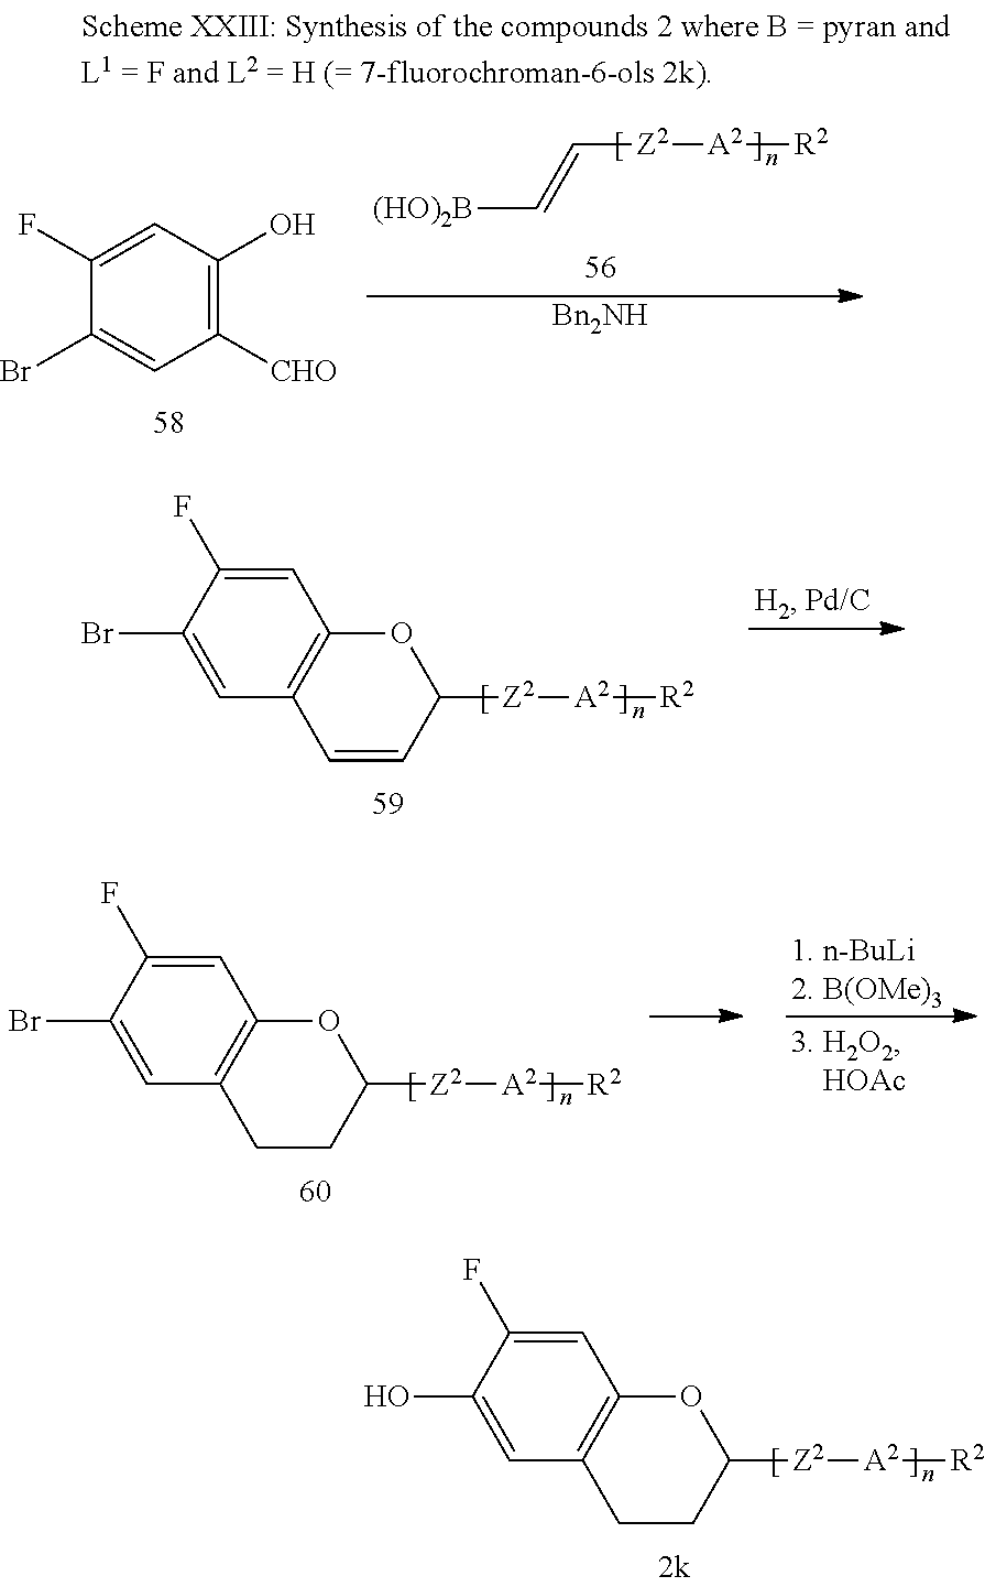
C1([Z2][A2][R2])OC2=C(C=C1)C=C(Br)C(F)=C2.C1([Z2][A2][R2])OC2=C(CC1)C=C(Br)C(F)=C2.C1([Z2][A2][R2])OC2=C(CC1)C=C(O)C(F)=C2.[(HO)2B]C=C[Z2][A2][R2].[Bn2NH].C1([CHO])=C(O)C=C(F)C(Br)=C1
